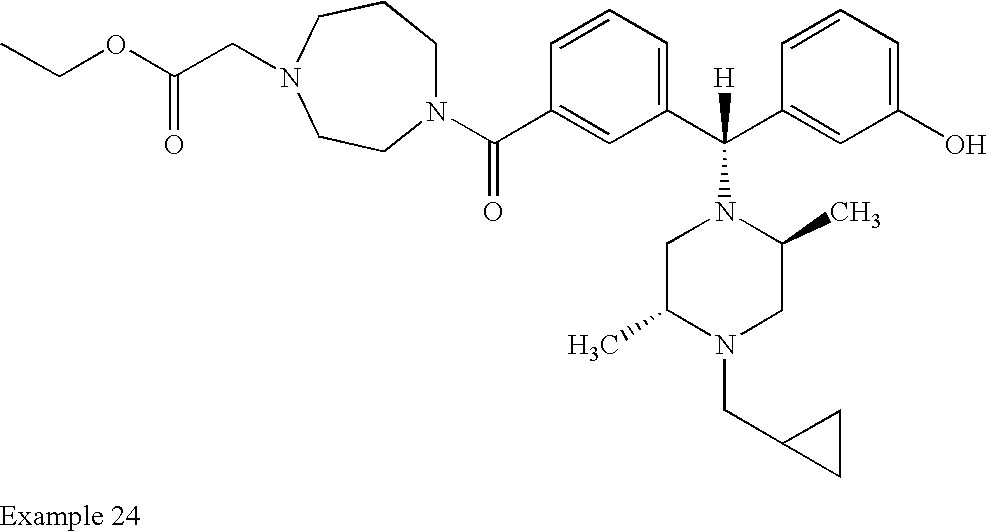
N1(C(C2=CC(C(C3=CC(O)=CC=C3)([H])N3CC(C)N(CC4CC4)CC3C)=CC=C2)=O)CCCN(CC(OCC)=O)CC1
